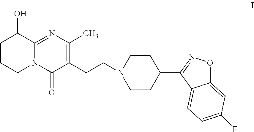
C1CCN2C(=NC(C)=C(CCN3CCC(C4=NOC5=CC(F)=CC=C45)CC3)C2=O)C1O
